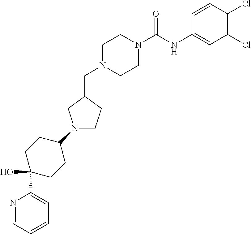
C1N(CC2CN(C3CCC(O)(C4=CC=CC=N4)CC3)CC2)CCN(C(NC2=CC(Cl)=C(Cl)C=C2)=O)C1
